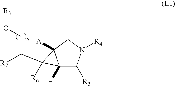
C12([H])C([R5])N([R4])CC1([A])C2([R6])C(CO[R3])[R7]
